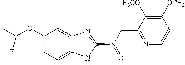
C1([H3CO])=C([OCH3])C=CN=C1CS(C1=NC2=CC(OC(F)F)=CC=C2N1)=O
